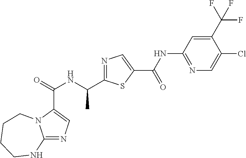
C(=O)(NC(C1=NC=C(C(NC2=NC=C(Cl)C(C(F)(F)F)=C2)=O)S1)C)C1=CN=C2N1CCCCN2
